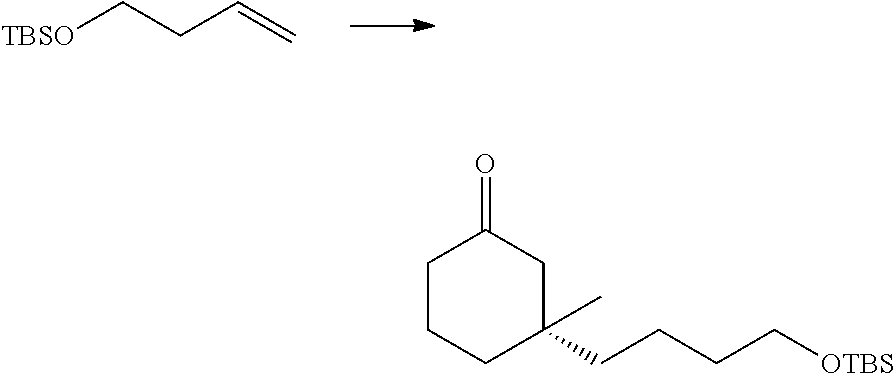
[TBSO]CCC=C.C1CCC(C)(CCCC[OTBS])CC1=O
